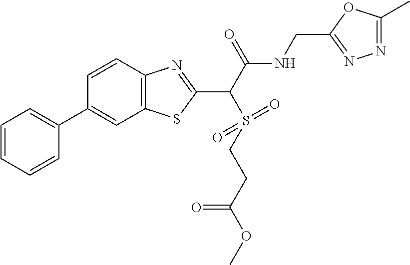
C1=CC2=C(C=C1C1=CC=CC=C1)SC(C(C(NCC1=NN=C(C)O1)=O)S(=O)(=O)CCC(OC)=O)=N2
